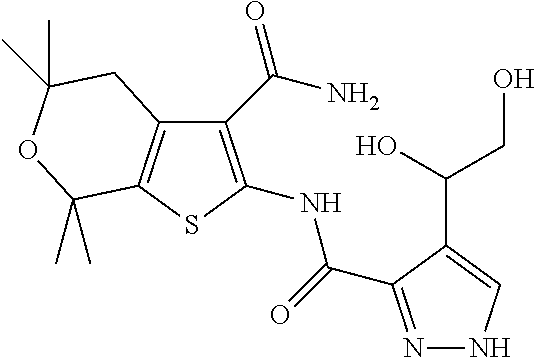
C1(C(N)=O)=C(NC(=O)C2=NNC=C2C(CO)O)SC2=C1CC(C)(C)OC2(C)C
